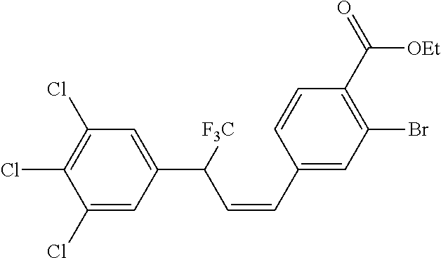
C1(Cl)=C(Cl)C(Cl)=CC(C([F3C])C=CC2=CC(Br)=C(C([OEt])=O)C=C2)=C1
